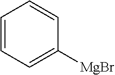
C1=CC=C([MgBr])C=C1
